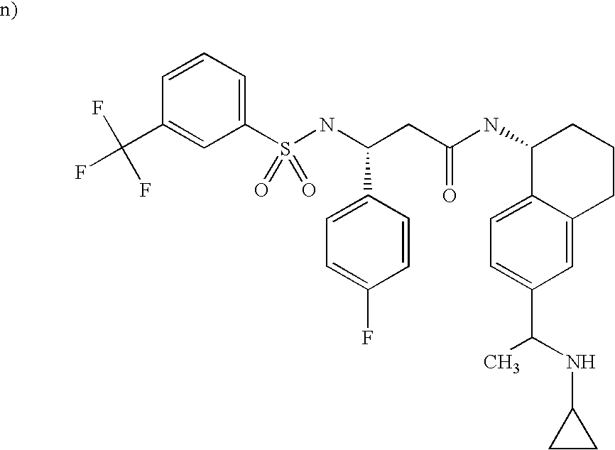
C1(C(F)(F)F)=CC(S(NC(CC(NC2C3=CC=C(C(NC4CC4)C)C=C3CCC2)=O)C2=CC=C(F)C=C2)(=O)=O)=CC=C1
